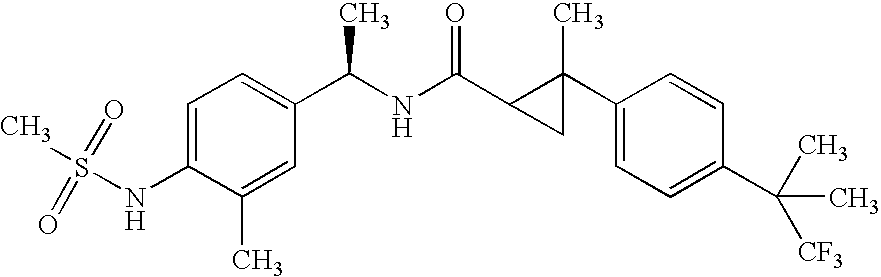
C1=C(NS(C)(=O)=O)C(C)=CC(C(NC(C2CC2(C2=CC=C(C(C)(C)[CF3])C=C2)C)=O)C)=C1
